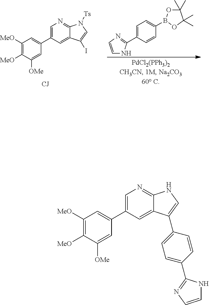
C1=CN=C(C2=CC=C(B3OC(C)(C)C(C)(C)O3)C=C2)N1.C1=C(C2=CC([MeO])=C([MeO])C([OMe])=C2)C=C2C(=N1)N([Ts])C=C2I.C1=C(C2=CC([MeO])=C([MeO])C([OMe])=C2)C=C2C(=N1)NC=C2C1=CC=C(C2=NC=CN2)C=C1
